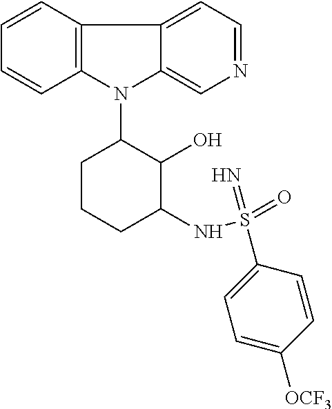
N1(C2CCCC(NS(=O)(=N)C3=CC=C([OCF3])C=C3)C2O)C2=C(C3=CC=NC=C13)C=CC=C2
